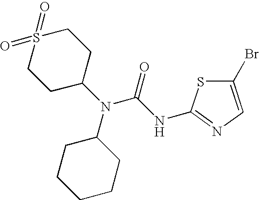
C1CC(N(C2CCCCC2)C(NC2=NC=C(Br)S2)=O)CCS1(=O)=O
